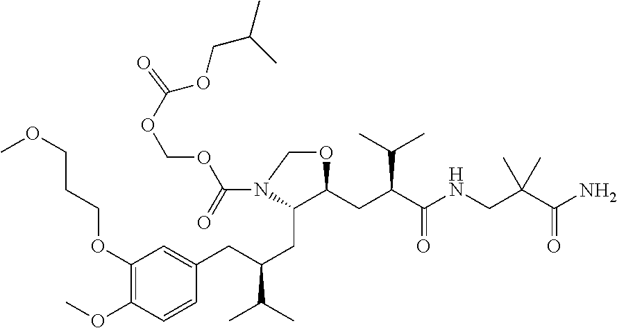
C1(OCCCOC)=C(OC)C=CC(CC(CC2C(CC(C(NCC(C(N)=O)(C)C)=O)C(C)C)OCN2C(=O)OCOC(OCC(C)C)=O)C(C)C)=C1
